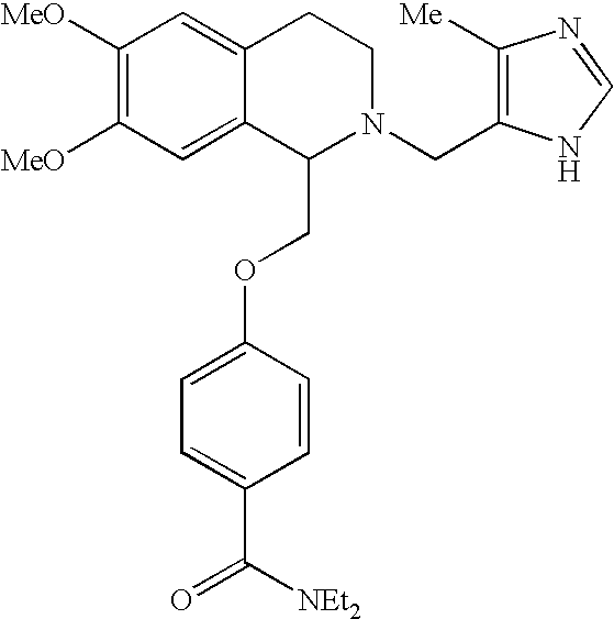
C1([MeO])=C([MeO])C=C2C(=C1)CCN(CC1=C([Me])N=CN1)C2COC1=CC=C(C([NEt2])=O)C=C1
